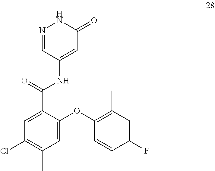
C1(Cl)=C(C)C=C(OC2=C(C)C=C(F)C=C2)C(C(=O)NC2=CC(=O)NN=C2)=C1
